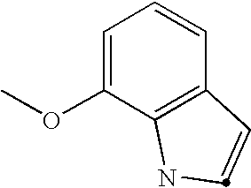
C1=C(OC)C2=C(C=C1)C=CN2
